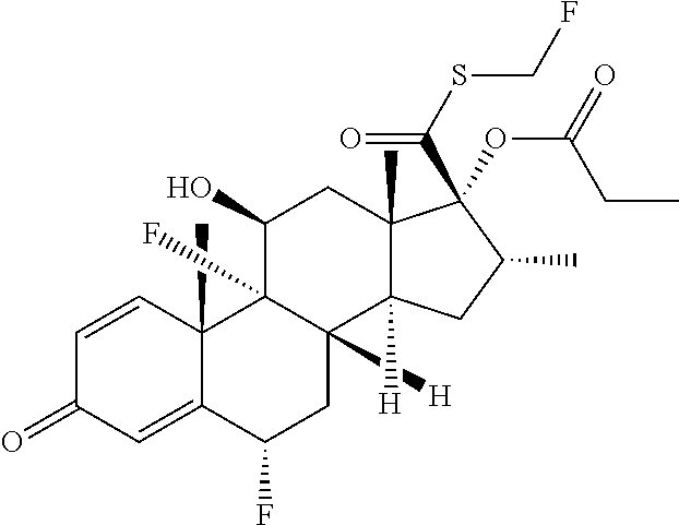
C12([H])CC(F)C3=CC(=O)C=CC3(C)C1(F)C(O)CC1(C)C2([H])CC(C)C1(C(SCF)=O)OC(=O)CC
